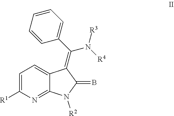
C1=C([R1])N=C2C(=C1)C(=C(N([R3])[R4])C1=CC=CC=C1)C(=B)N2[R2]
